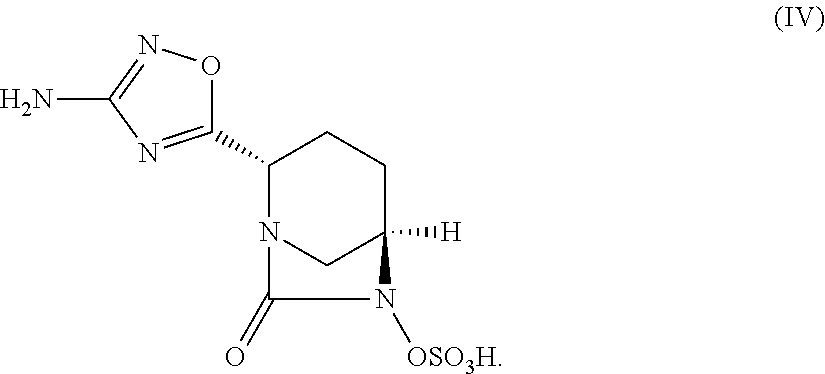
C1(C2=NC(N)=NO2)N2CC([H])(CC1)N([OSO3H])C2=O
